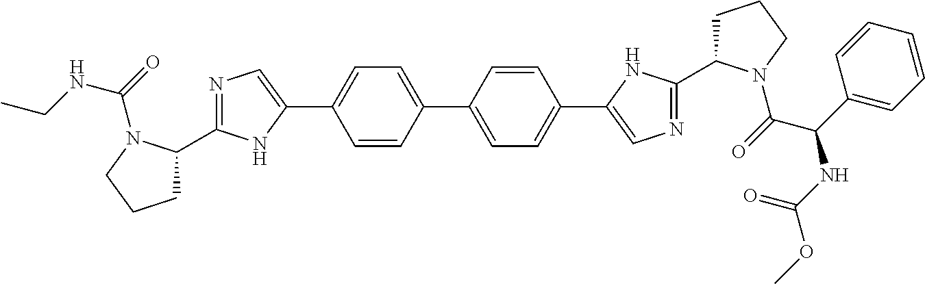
C1=CC(C2=CC=C(C3=CN=C(C4CCCN4C(=O)C(C4=CC=CC=C4)NC(OC)=O)N3)C=C2)=CC=C1C1=CN=C(C2CCCN2C(=O)NCC)N1
